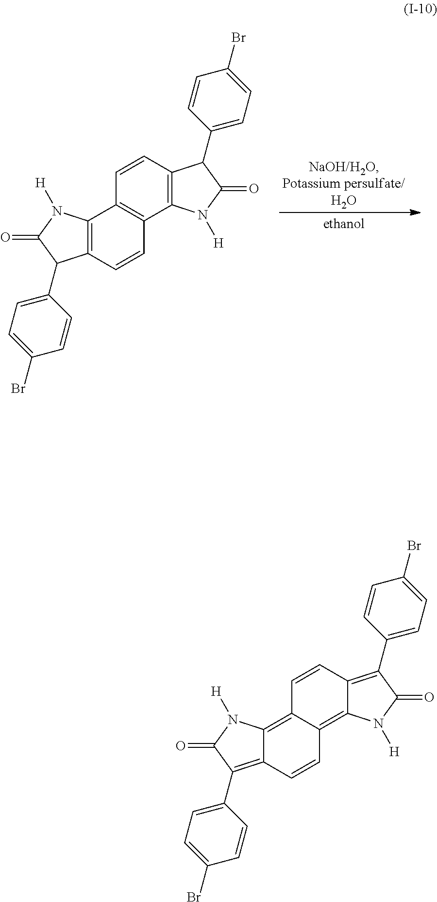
C12=C(C3=C(C=C1)C(C1=CC=C(Br)C=C1)C(=O)N3[H])C=CC1=C2N([H])C(=O)C1C1=CC=C(Br)C=C1.C12=C3C(=C(C4=CC=C(Br)C=C4)C(=O)N3[H])C=CC1=C1C(=C(C3=CC=C(Br)C=C3)C(=O)N1[H])C=C2
